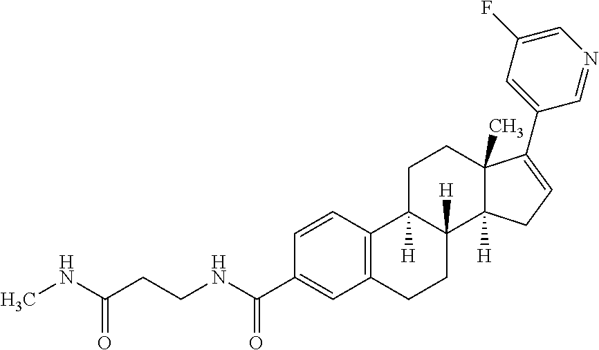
C12=C(C=CC(C(NCCC(=O)NC)=O)=C1)C1([H])C([H])(CC2)C2([H])C(C)(CC1)C(C1=CC(F)=CN=C1)=CC2
